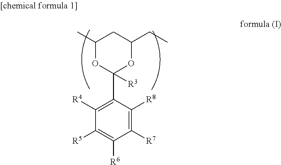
C1(C)OC(C2=C([R4])C([R5])=C([R6])C([R7])=C2[R8])([R3])OC(CC)C1
